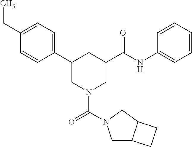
C1(CC)=CC=C(C2CN(C(=O)N3CC4C(C3)CC4)CC(C(NC3=CC=CC=C3)=O)C2)C=C1
